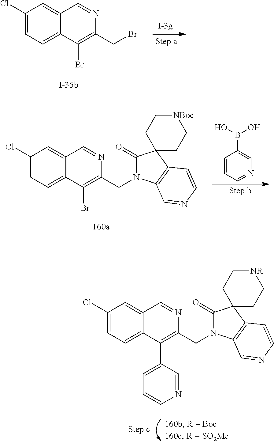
C1(Cl)=CC=C2C(=C1)C=NC(CBr)=C2Br.C1(Cl)=CC=C2C(=C1)C=NC(CN1C(=O)C3(C4=C1C=NC=C4)CC[NBoc]CC3)=C2Br.C1=CC=NC=C1B(O)O.C1(Cl)=CC=C2C(=C1)C=NC(CN1C(=O)C3(C4=C1C=NC=C4)CC[NR]CC3)=C2C1=CC=CN=C1
